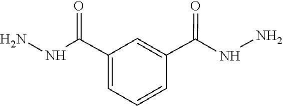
N(N)C(C1=CC(C(NN)=O)=CC=C1)=O
